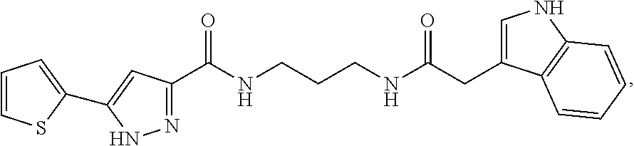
N(CCCNC(C1=NNC(C2=CC=CS2)=C1)=O)C(CC1=CNC2=C1C=CC=C2)=O
